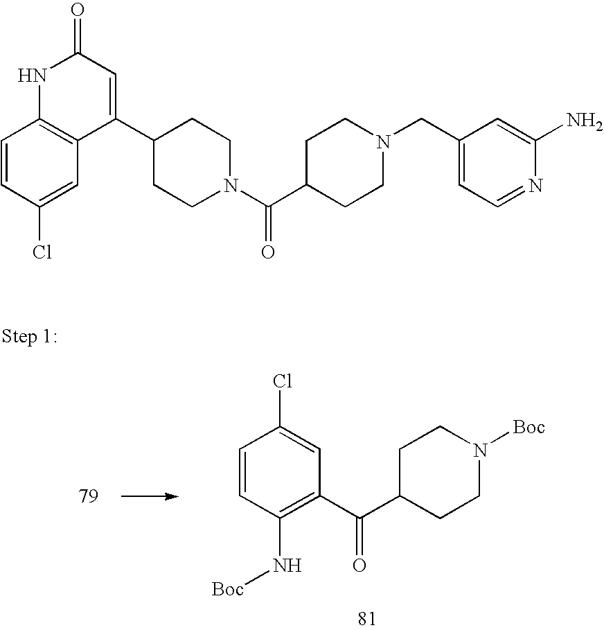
C1=CC(N[Boc])=C(C(=O)C2CCN([Boc])CC2)C=C1Cl.C1=CC(Cl)=CC2=C1NC(=O)C=C2C1CCN(C(C2CCN(CC3=CC=NC(N)=C3)CC2)=O)CC1
